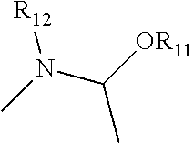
CN(C([OR11])C)[R12]
